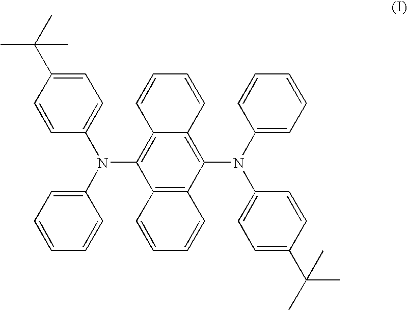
C1=CC2=C(N(C3=CC=C(C(C)(C)C)C=C3)C3=CC=CC=C3)C3=C(C(N(C4=CC=C(C(C)(C)C)C=C4)C4=CC=CC=C4)=C2C=C1)C=CC=C3
